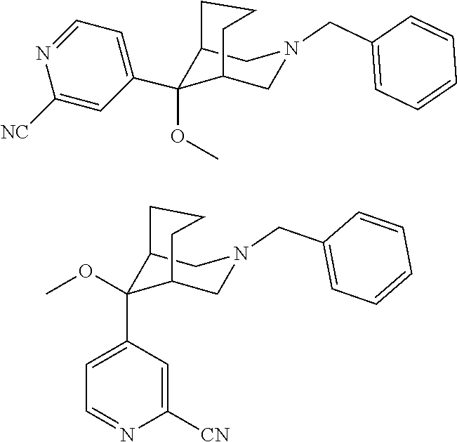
C1=NC([NC])=CC(C2(OC)C3CN(CC4=CC=CC=C4)CC2CCC3)=C1.O(C1(C2=CC=NC([CN])=C2)C2CN(CC3=CC=CC=C3)CC1CCC2)C
